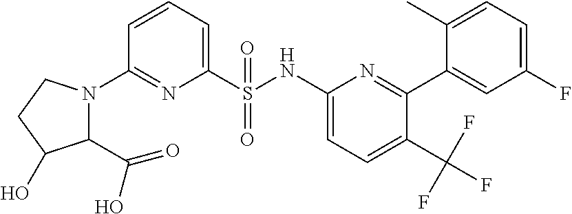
C1(S(NC2=CC=C(C(F)(F)F)C(C3=CC(F)=CC=C3C)=N2)(=O)=O)=CC=CC(N2C(C(=O)O)C(O)CC2)=N1
